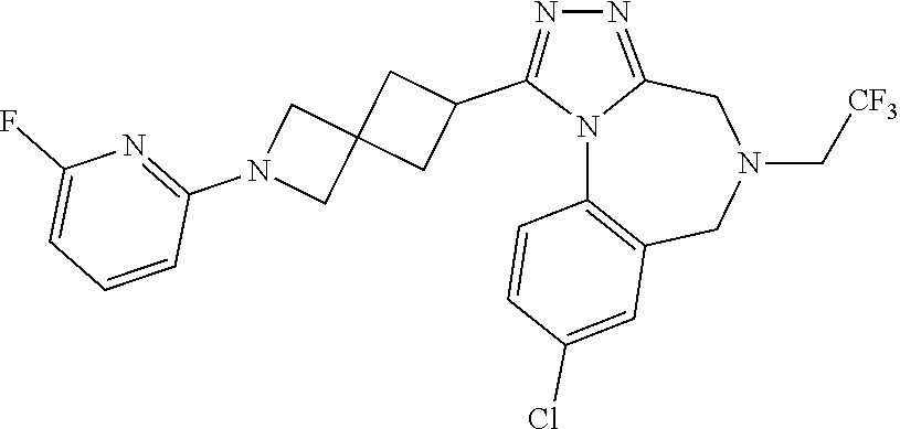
N12C3=C(CN(C[CF3])CC1=NN=C2C1CC2(C1)CN(C1=NC(F)=CC=C1)C2)C=C(Cl)C=C3
